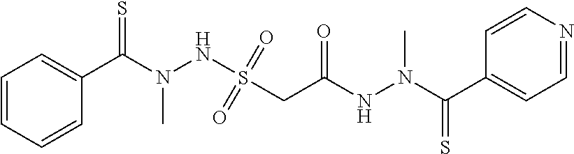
C(N(NC(=O)CS(NN(C(=S)C1=CC=CC=C1)C)(=O)=O)C)(=S)C1=CC=NC=C1
